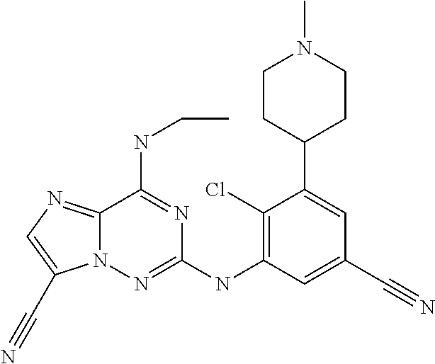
C12=NC=C(C#N)N1N=C(NC1=C(Cl)C(C3CCN(C)CC3)=CC(C#N)=C1)N=C2NCC
